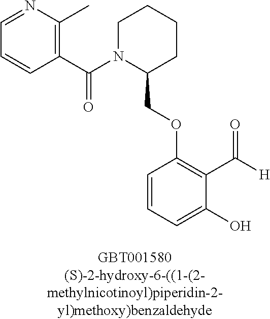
C1(COC2=C(C([H])=O)C(O)=CC=C2)CCCCN1C(C1=C(C)N=CC=C1)=O
